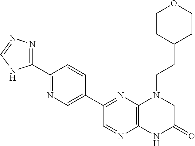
C12=C(N=C(C3=CN=C(C4=NN=CN4)C=C3)C=N1)N(CCC1CCOCC1)CC(=O)N2
